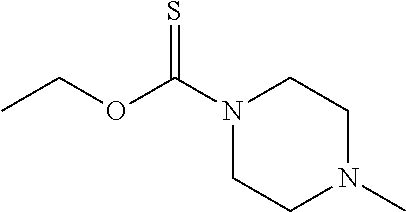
N1(C(OCC)=S)CCN(C)CC1
